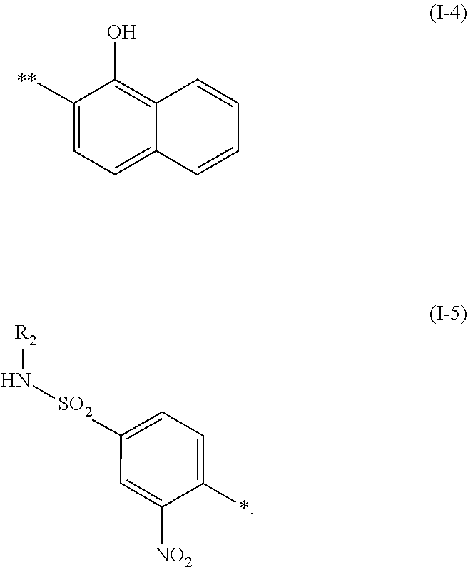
C1=C([**])C(O)=C2C=CC=CC2=C1.[R2]N[SO2]C1=CC=C(*)C([NO2])=C1
